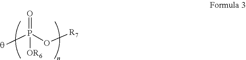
O=P(O[R7])(C)[OR6]
